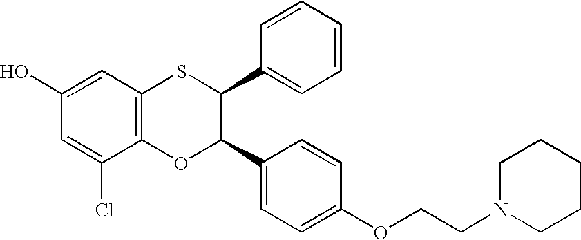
C1(O)=CC2=C(C(Cl)=C1)OC(C1=CC=C(OCCN3CCCCC3)C=C1)C(C1=CC=CC=C1)S2
